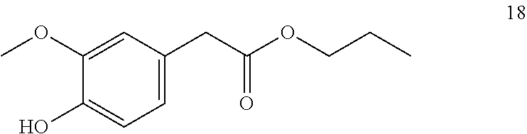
C(CC)OC(CC1=CC=C(O)C(OC)=C1)=O
